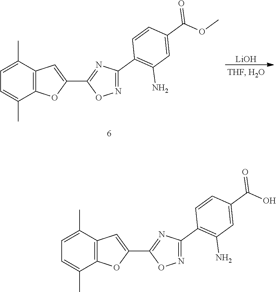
C1=C(C)C2=C(C(C)=C1)OC(C1=NC(C3=C(N)C=C(C(O)=O)C=C3)=NO1)=C2.C1=C(C)C2=C(C(C)=C1)OC(C1=NC(C3=C(N)C=C(C(OC)=O)C=C3)=NO1)=C2.[LiOH]
